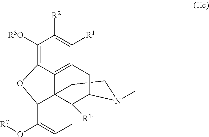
C1CN(C)C2C3([R14])C14C1=C(C([R1])=C([R2])C([R3O])=C1OC4C(O[R7])=CC3)C2
